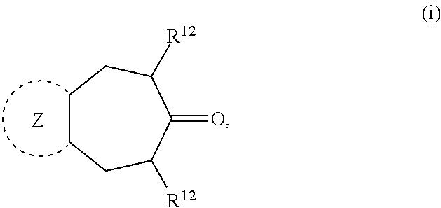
C1CCC([R12])C(=O)C([R12])C1
